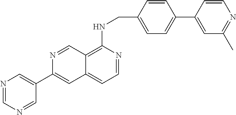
C1=CC(CNC2=C3C(=CC=N2)C=C(C2=CN=CN=C2)N=C3)=CC=C1C1=CC(C)=NC=C1
